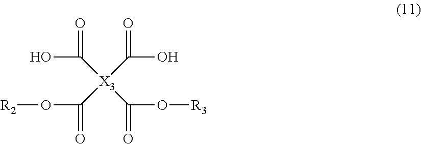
[R2]OC(=O)[X3](C(=O)O[R3])(C(O)=O)C(O)=O
